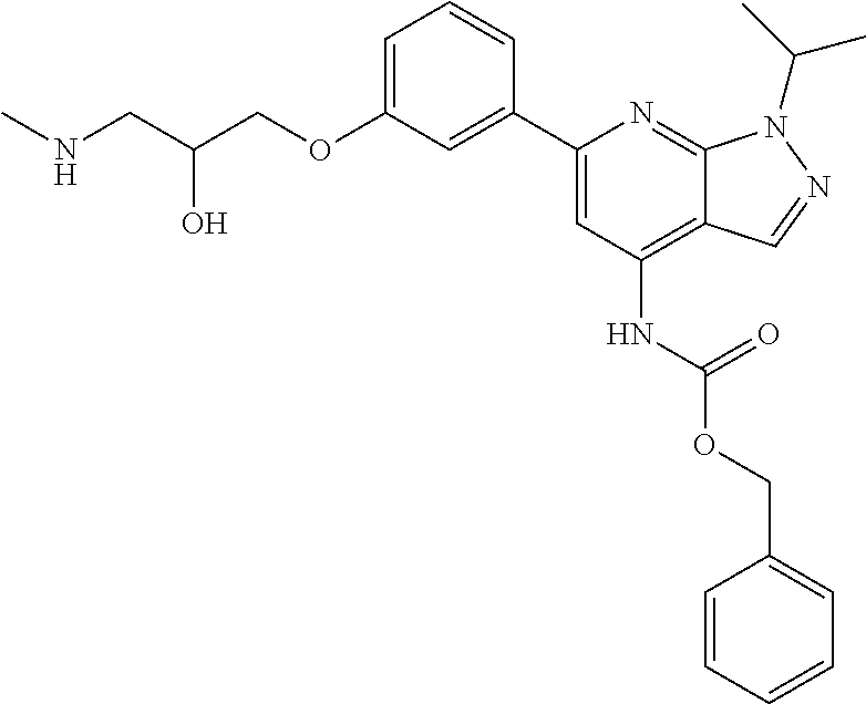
C(C(COC1=CC=CC(C2=CC(NC(OCC3=CC=CC=C3)=O)=C3C(=N2)N(C(C)C)N=C3)=C1)O)NC
